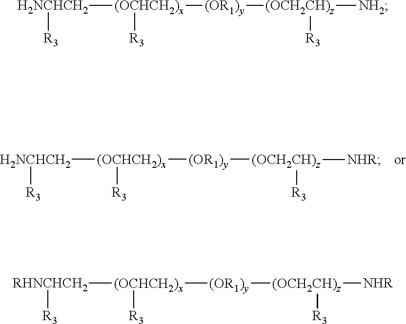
[H2NCHCH2]([(OCHCH2)x]([(OR1)y][(OCH2CH)z]([NH2])[R3])[R3])[R3].[H2NCHCH2]([(OCHCH2)x]([(OR1)y][(OCH2CH)z]([NHR])[R3])[R3])[R3].[RHNCHCH2]([(OCHCH2)x]([(OR1)y][(OCH2CH)z]([NHR])[R3])[R3])[R3]
